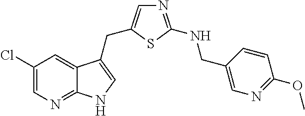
C1(Cl)=CN=C2C(=C1)C(CC1=CN=C(NCC3=CN=C(OC)C=C3)S1)=CN2
